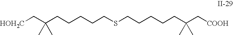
C(CCCCC(C[HOH2C])(C)C)SCCCCCC(C[COOH])(C)C
